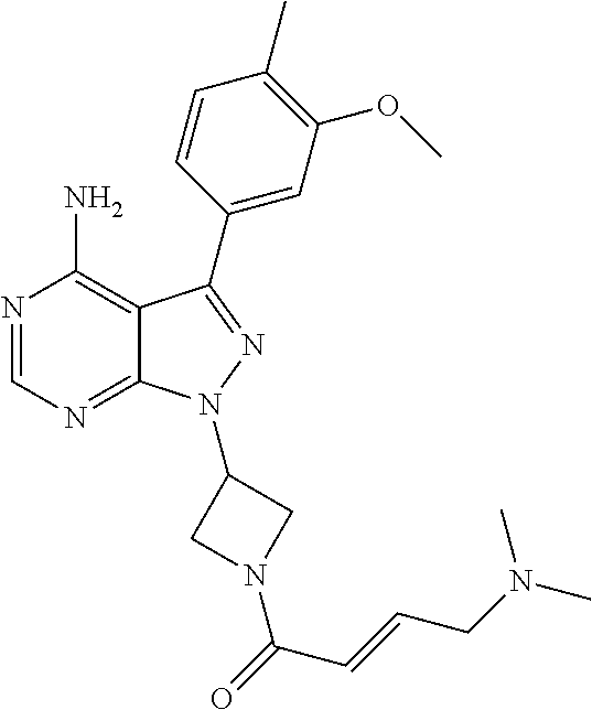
N1=CN=C2C(=C1N)C(C1=CC(OC)=C(C)C=C1)=NN2C1CN(C(=O)C=CCN(C)C)C1
